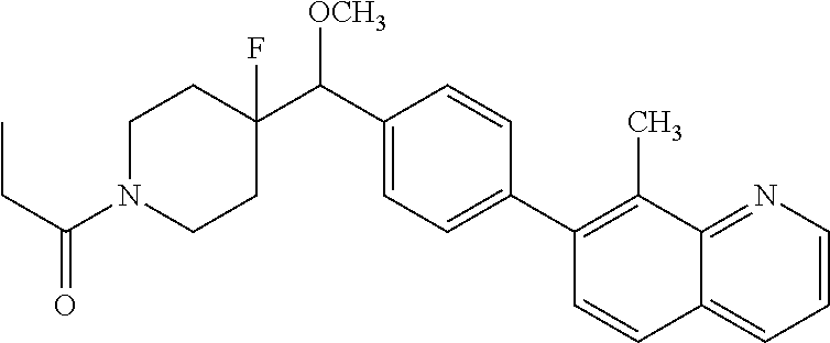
C1=CN=C2C(=C1)C=CC(C1=CC=C(C(C3(F)CCN(C(CC)=O)CC3)[OCH3])C=C1)=C2C
